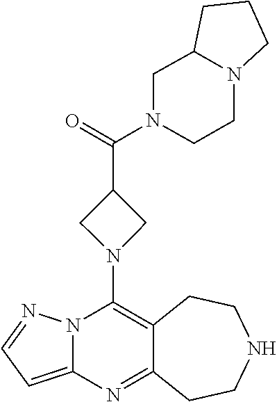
C12=C(N3CC(C(=O)N4CC5N(CC4)CCC5)C3)N3C(=CC=N3)N=C1CCNCC2
